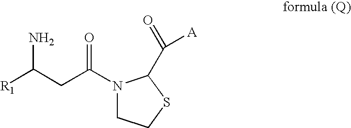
N1(C(CC([R1])N)=O)CCSC1C(=O)[A]
